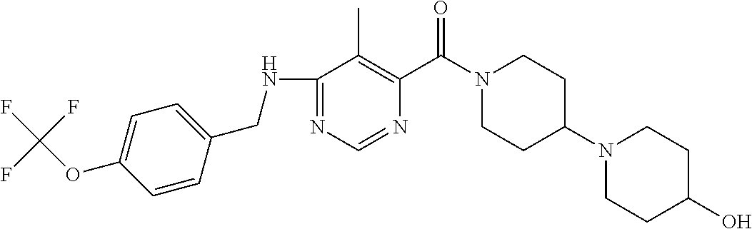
N1=C(NCC2=CC=C(OC(F)(F)F)C=C2)C(C)=C(C(N2CCC(N3CCC(O)CC3)CC2)=O)N=C1
